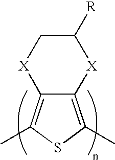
C12=C(C)SC(C)=C1[X]CC([R])[X]2
